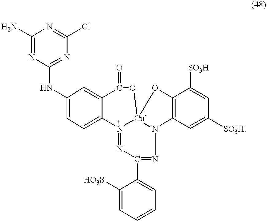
C1(N)=NC(NC2=CC=C(N=NC(=NNC3=C(O)C([SO3H])=CC([SO3H])=C3)C3=CC=CC=C3[HO3S])C(C(=O)O)=C2)=NC(Cl)=N1.[Cu]
